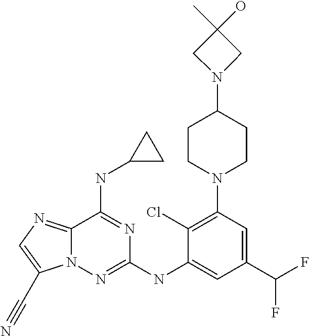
C12=NC=C(C#N)N1N=C(NC1=CC(C(F)F)=CC(N3CCC(N4CC(O)(C)C4)CC3)=C1Cl)N=C2NC1CC1
